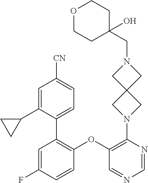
C1(OC2=C(C3=CC=C([CN])C=C3C3CC3)C=C(F)C=C2)=C(N2CC3(C2)CN(CC2(O)CCOCC2)C3)N=CN=C1
